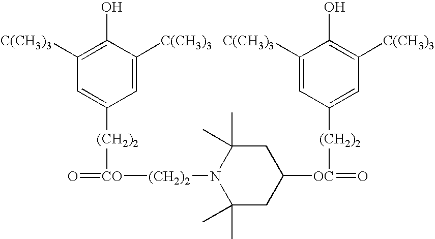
C1=C([C(CH3)3])C(O)=C([C(CH3)3])C=C1[(CH2)2][CO](=O)[(CH2)2]N1C(C)(C)CC([OC](=O)[(CH2)2]C2=CC([C(CH3)3])=C(O)C([C(CH3)3])=C2)CC1(C)C
